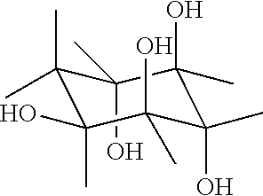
C1(O)(C)C(C)(C)C(C)(O)C(O)(C)C(C)(O)C1(C)O
